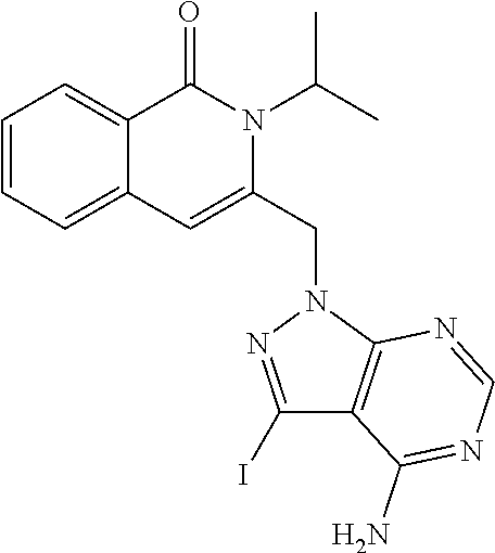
C1=CC=C2C(=C1)C(=O)N(C(C)C)C(CN1C3=C(C(N)=NC=N3)C(I)=N1)=C2
